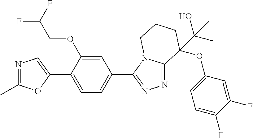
N1=C(C)OC(C2=CC=C(C3=NN=C4N3CCCC4(OC3=CC=C(F)C(F)=C3)C(O)(C)C)C=C2OCC(F)F)=C1
